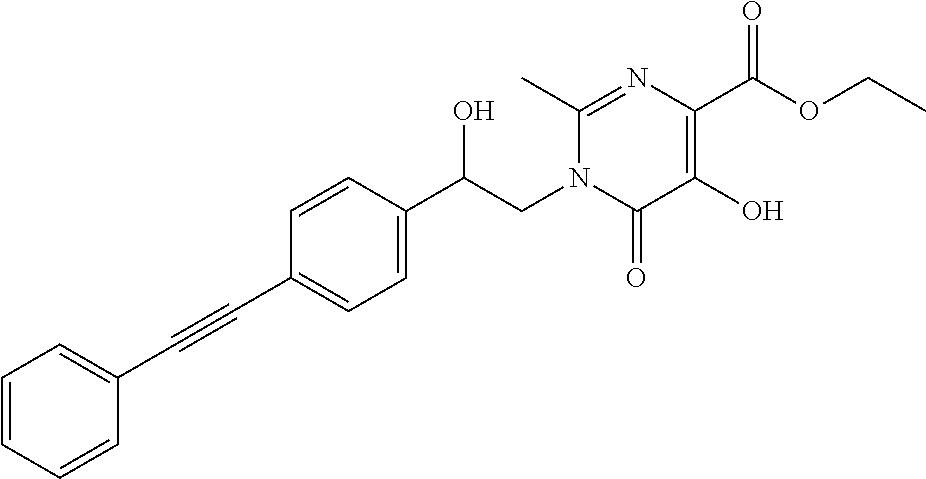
C(C1=CC=C(C(CN2C(=O)C(O)=C(C(OCC)=O)N=C2C)O)C=C1)#CC1=CC=CC=C1
